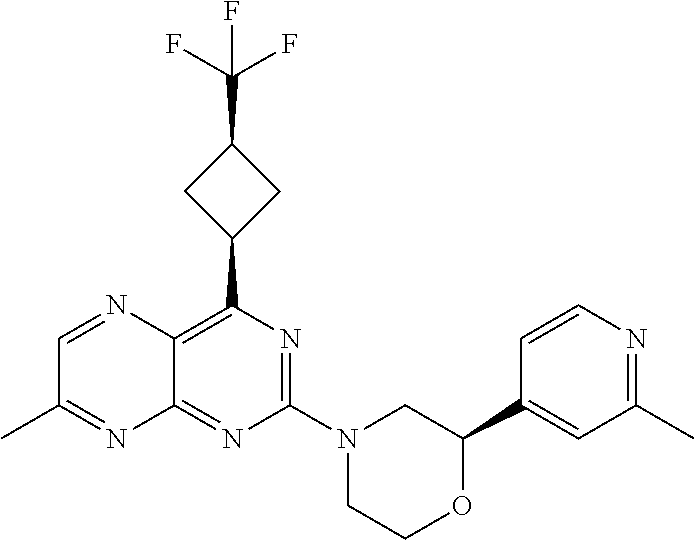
N1=C(N2CC(C3=CC(C)=NC=C3)OCC2)N=C2C(=C1C1CC(C(F)(F)F)C1)N=CC(C)=N2
